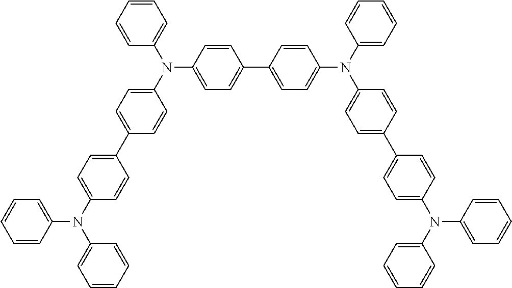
C1=CC(N(C2=CC=C(C3=CC=C(N(C4=CC=CC=C4)C4=CC=CC=C4)C=C3)C=C2)C2=CC=C(C3=CC=C(N(C4=CC=CC=C4)C4=CC=C(C5=CC=C(N(C6=CC=CC=C6)C6=CC=CC=C6)C=C5)C=C4)C=C3)C=C2)=CC=C1
